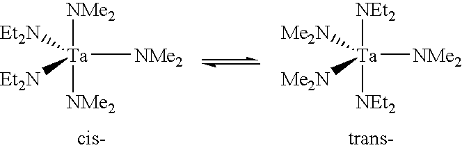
[NEt2][Ta]([NEt2])([NMe2])([Me2N])[Me2N].[NMe2][Ta]([NMe2])([NMe2])([Et2N])[Et2N].[cis-]
